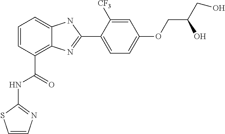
C1=CC(C(=O)NC2=NC=CS2)=C2C(=C1)NC(C1=CC=C(OCC(CO)O)C=C1[CF3])=N2
